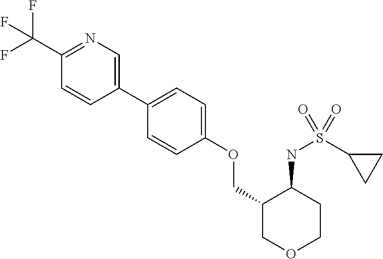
C1(C(F)(F)F)=NC=C(C2=CC=C(OCC3COCCC3NS(C3CC3)(=O)=O)C=C2)C=C1
